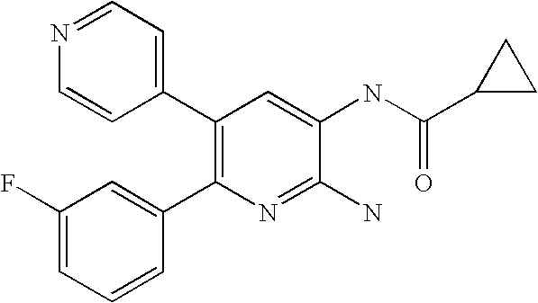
N1=CC=C(C2=C(C3=CC(F)=CC=C3)N=C(N)C(NC(C3CC3)=O)=C2)C=C1
